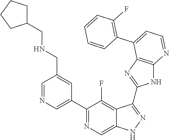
C1=NC=C(C2=NC=C3C(=C2F)C(C2=NC4=C(N2)N=CC=C4C2=C(F)C=CC=C2)=NN3)C=C1CNCC1CCCC1
